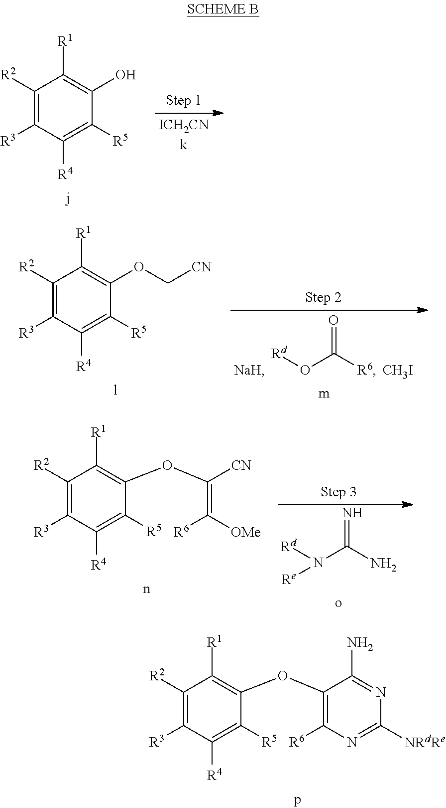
C1([R3])=C([R2])C([R1])=C(O)C([R5])=C1[R4].C(OC1=C([R1])C([R2])=C([R3])C([R4])=C1[R5])[CN].O(C([R6])=O)[Rd].[CH3I].[NaH].N1=C([NRdRe])N=C(N)C(OC2=C([R1])C([R2])=C([R3])C([R4])=C2[R5])=C1[R6].O(C1=C([R1])C([R2])=C([R3])C([R4])=C1[R5])C(=C([R6])[OMe])[CN].[Rd]N(C(N)=N)[Re]
